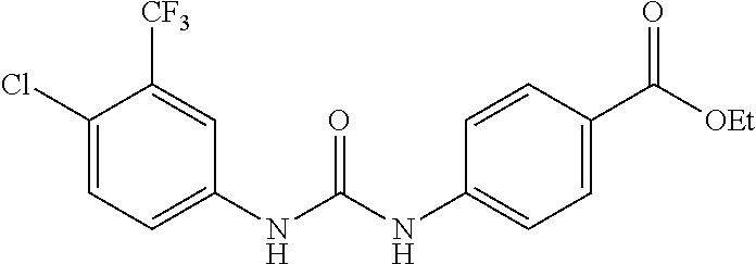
C1(Cl)=CC=C(NC(NC2=CC=C(C([OEt])=O)C=C2)=O)C=C1[CF3]
